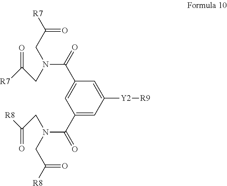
C1(C(=O)N(CC([R8])=O)CC([R8])=O)=CC([Y2][R9])=CC(C(=O)N(CC([R7])=O)CC([R7])=O)=C1
